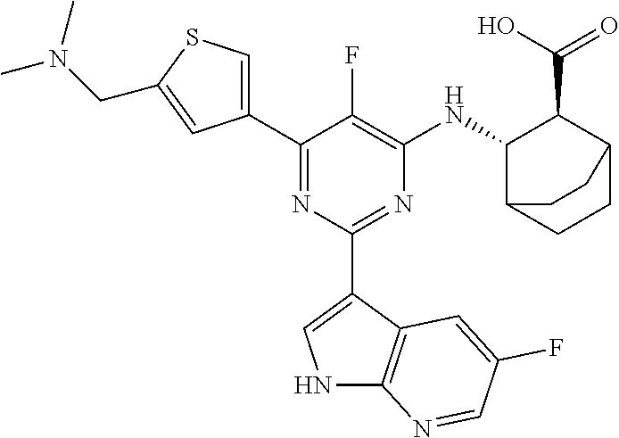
C1(C2=CSC(CN(C)C)=C2)=NC(C2=CNC3=C2C=C(F)C=N3)=NC([HN]C2C(C(O)=O)C3CCC2CC3)=C1F
